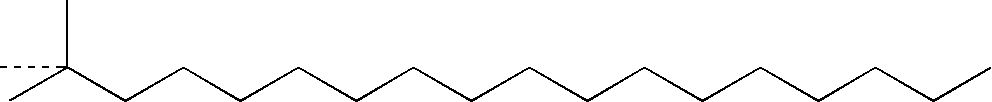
CC(CCCCCCCCCCCCCCCC)(C)C
